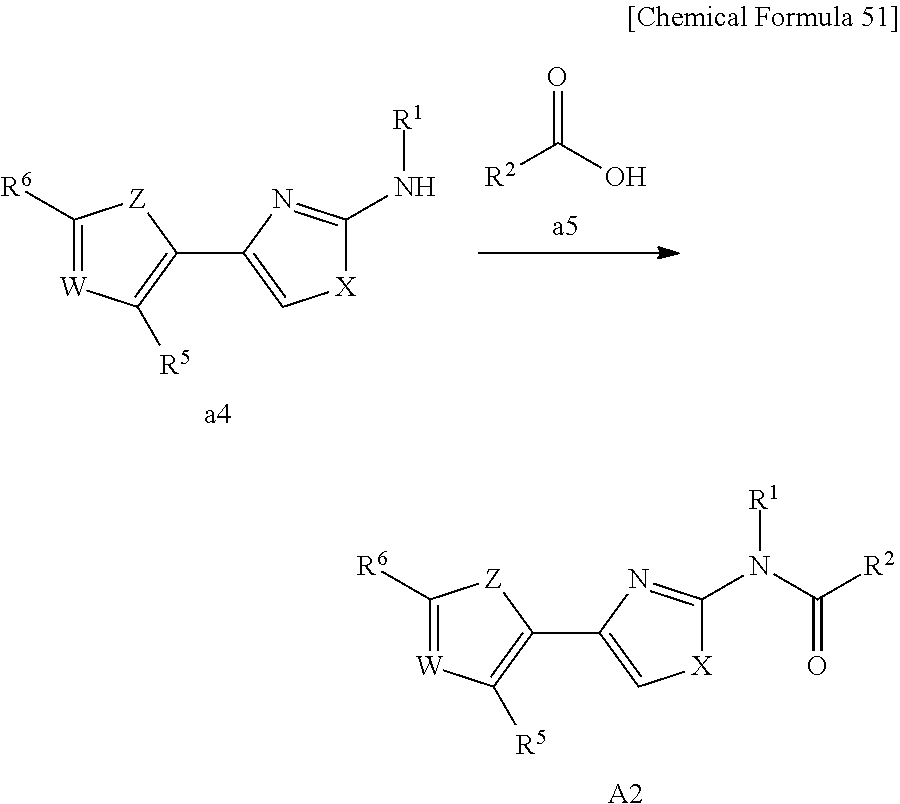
C1([R6])=[W]C([R5])=C(C2=C[X]C(N(C([R2])=O)[R1])=N2)[Z]1.[A2].[R2]C(O)=O.C1([R6])=[W]C([R5])=C(C2=C[X]C(N[R1])=N2)[Z]1.[a4]
